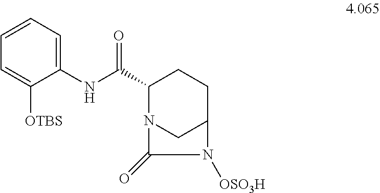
C1(NC(C2N3CC(CC2)N([OSO3H])C3=O)=O)=CC=CC=C1[OTBS]
